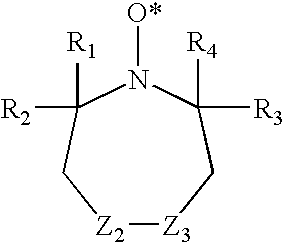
[Z2]1[Z3]CC([R4])([R3])N([O*])C([R2])([R1])C1
